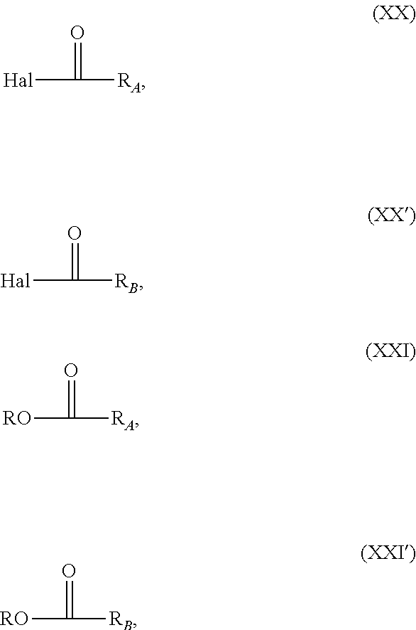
C([RA])(=O)[Hal].C([RB])(=O)[Hal].C([RA])(=O)[RO].C([RB])(=O)[RO]
